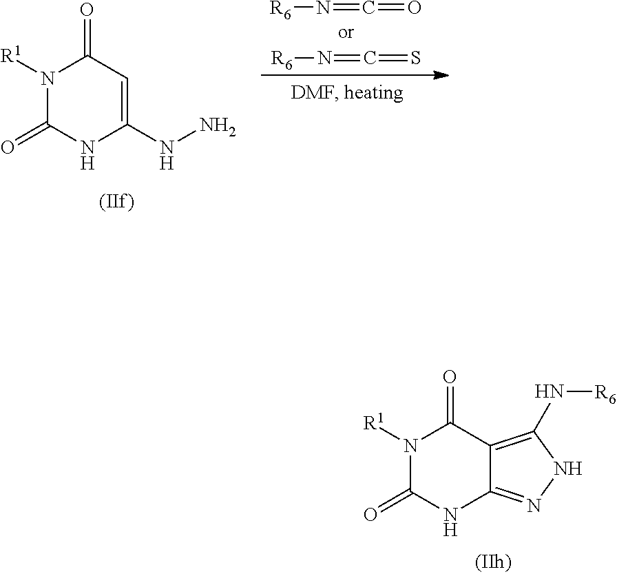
N1([R1])C(=O)NC2=NNC(N[R6])=C2C1=O.N1([R1])C(=O)NC(NN)=CC1=O.[R6]N=C=O.[R6]N=C=S
